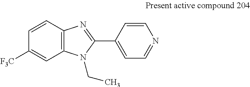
C12=C(C=CC([F3C])=C1)N=C(C1=CC=NC=C1)N2CC
